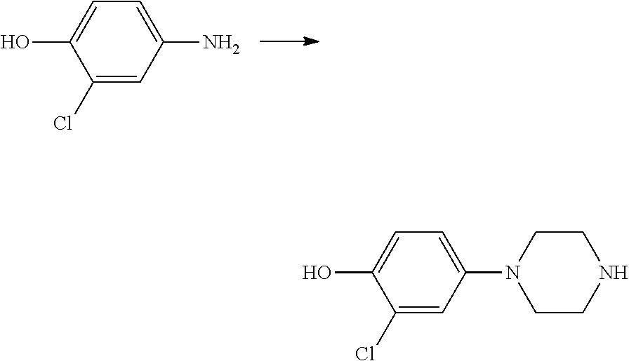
C1(Cl)=CC(N)=CC=C1O.C1(Cl)=CC(N2CCNCC2)=CC=C1O
